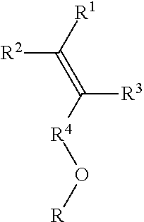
[R2]C([R1])=C([R3])[R4]O[R]
